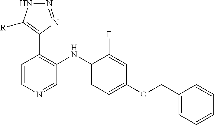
C1=CN=CC(NC2=CC=C(OCC3=CC=CC=C3)C=C2F)=C1C1=C([R])NN=N1
